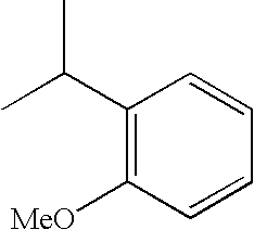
C1(C(C)C)=C([MeO])C=CC=C1
